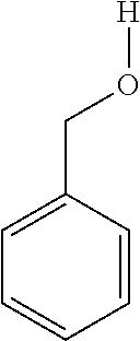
C1=C(CO[H])C=CC=C1
